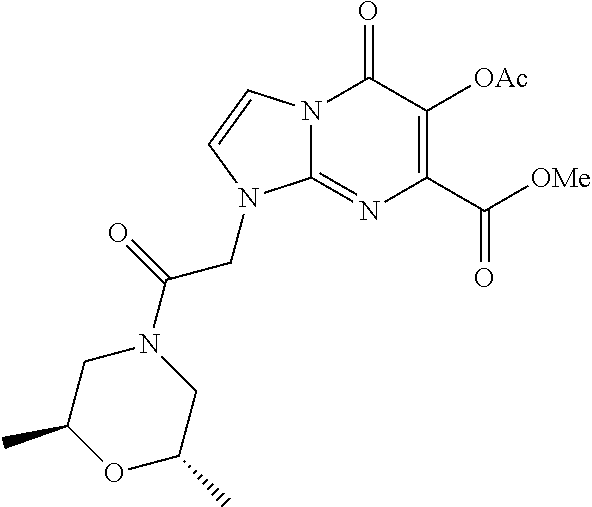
N12C(=NC(C(=O)[OMe])=C([OAc])C1=O)N(CC(N1CC(C)OC(C)C1)=O)C=C2
